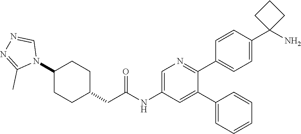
N1(C2CCC(CC(NC3=CN=C(C4=CC=C(C5(N)CCC5)C=C4)C(C4=CC=CC=C4)=C3)=O)CC2)C=NN=C1C
